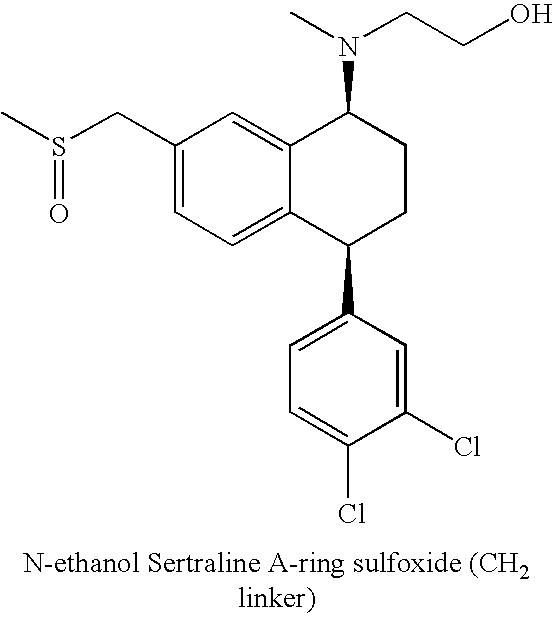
C1(CS(C)=O)=CC=C2C(=C1)C(N(C)CCO)CCC2C1=CC=C(Cl)C(Cl)=C1
